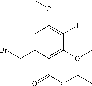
BrCC1=CC(OC)=C(I)C(OC)=C1C(OCC)=O
